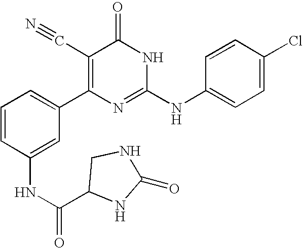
C1(NC(=O)C2CNC(=O)N2)=CC(C2=C(C#N)C(=O)NC(NC3=CC=C(Cl)C=C3)=N2)=CC=C1
